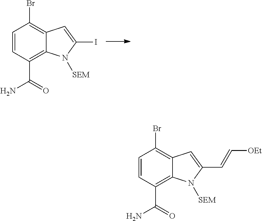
C1=CC(C(=O)N)=C2C(=C1Br)C=C(I)N2[SEM].C1=CC(C(=O)N)=C2C(=C1Br)C=C(C=C[OEt])N2[SEM]
